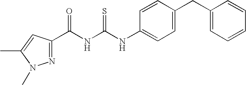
N1=C(C(NC(NC2=CC=C(CC3=CC=CC=C3)C=C2)=S)=O)C=C(C)N1C
